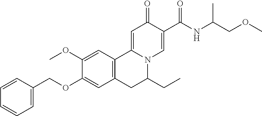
C1(OC)=CC2=C(C=C1OCC1=CC=CC=C1)CC(CC)N1C2=CC(=O)C(C(NC(COC)C)=O)=C1
